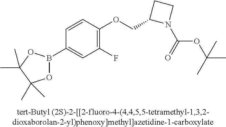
C1=CC(OCC2N(C(=O)OC(C)(C)C)CC2)=C(F)C=C1B1OC(C)(C)C(C)(C)O1
